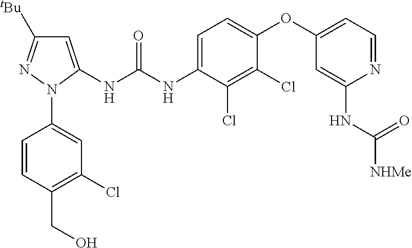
C1=C(NC(NC2=CC=C(OC3=CC=NC(NC([NHMe])=O)=C3)C(Cl)=C2Cl)=O)N(C2=CC(Cl)=C(CO)C=C2)N=C1[tBu]
